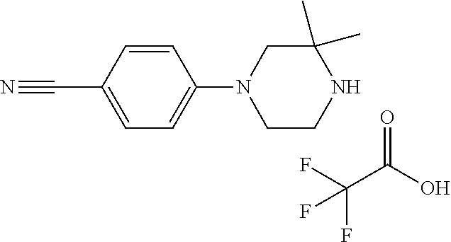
C(F)(F)(C(O)=O)F.C1(C#N)=CC=C(N2CCNC(C)(C)C2)C=C1
